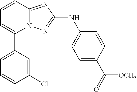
N12C(=NC(NC3=CC=C(C(=O)[OCH3])C=C3)=N1)C=CC=C2C1=CC=CC(Cl)=C1
